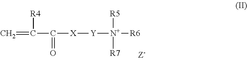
C(C([X][Y][N+]([R5])([R7])[R6])=O)(=C)[R4]
